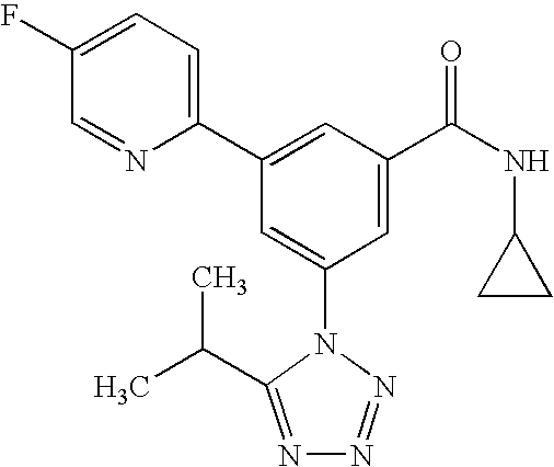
C1(C2=CC(C(NC3CC3)=O)=CC(N3C(C(C)C)=NN=N3)=C2)=CC=C(F)C=N1
